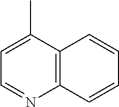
C12=C(C(C)=CC=N1)C=CC=C2
